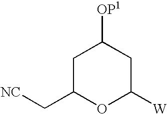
C1C(C[NC])OC([W])CC1[OP1]
